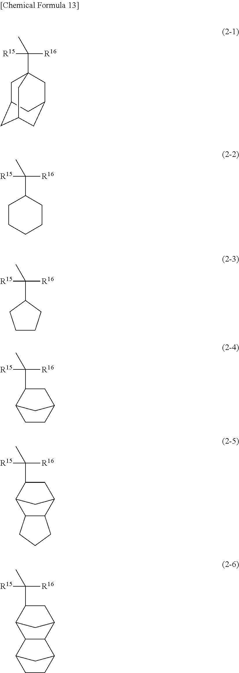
C1C2CC3CC(CC1(C([R16])([R15])C)C3)C2.C1CCCCC1C([R16])([R15])C.C([R16])([R15])(C)C1CCCC1.C1(C([R16])([R15])C)C2CCC(C1)C2.C1(C([R16])([R15])C)C2C3C(C(C1)C2)CCC3.C1(C([R16])([R15])C)C2CC(C1)C1C2C2CCC1C2
